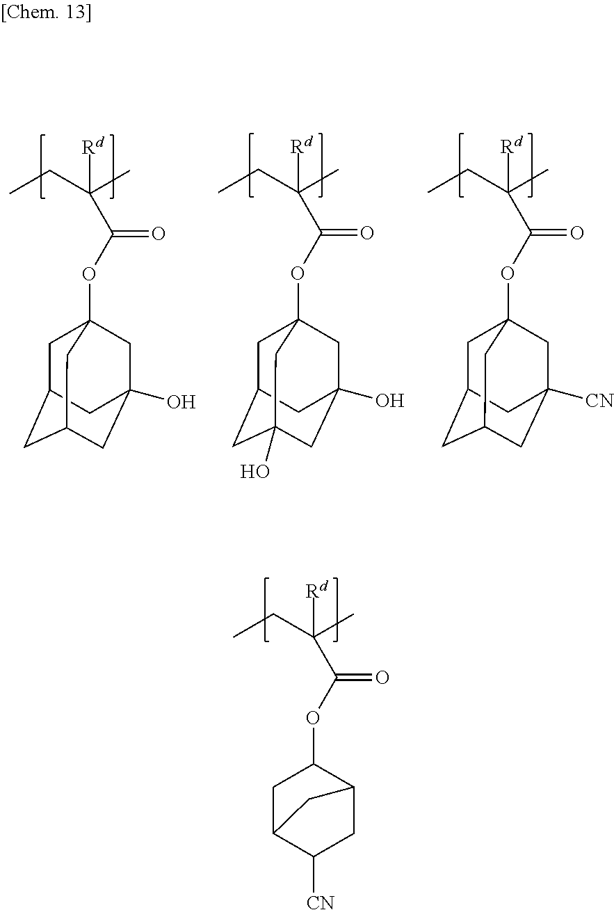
CCC([Rd])(C)C(OC12CC3CC(CC(O)(C1)C3)C2)=O.CCC([Rd])(C)C(OC12CC3CC(O)(CC(O)(C1)C3)C2)=O.CCC([Rd])(C)C(OC12CC3CC(CC([CN])(C1)C3)C2)=O.CCC([Rd])(C)C(OC1CC2C([CN])CC1C2)=O
